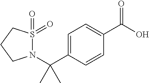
C1=C(C(N2CCCS2(=O)=O)(C)C)C=CC(C(O)=O)=C1
